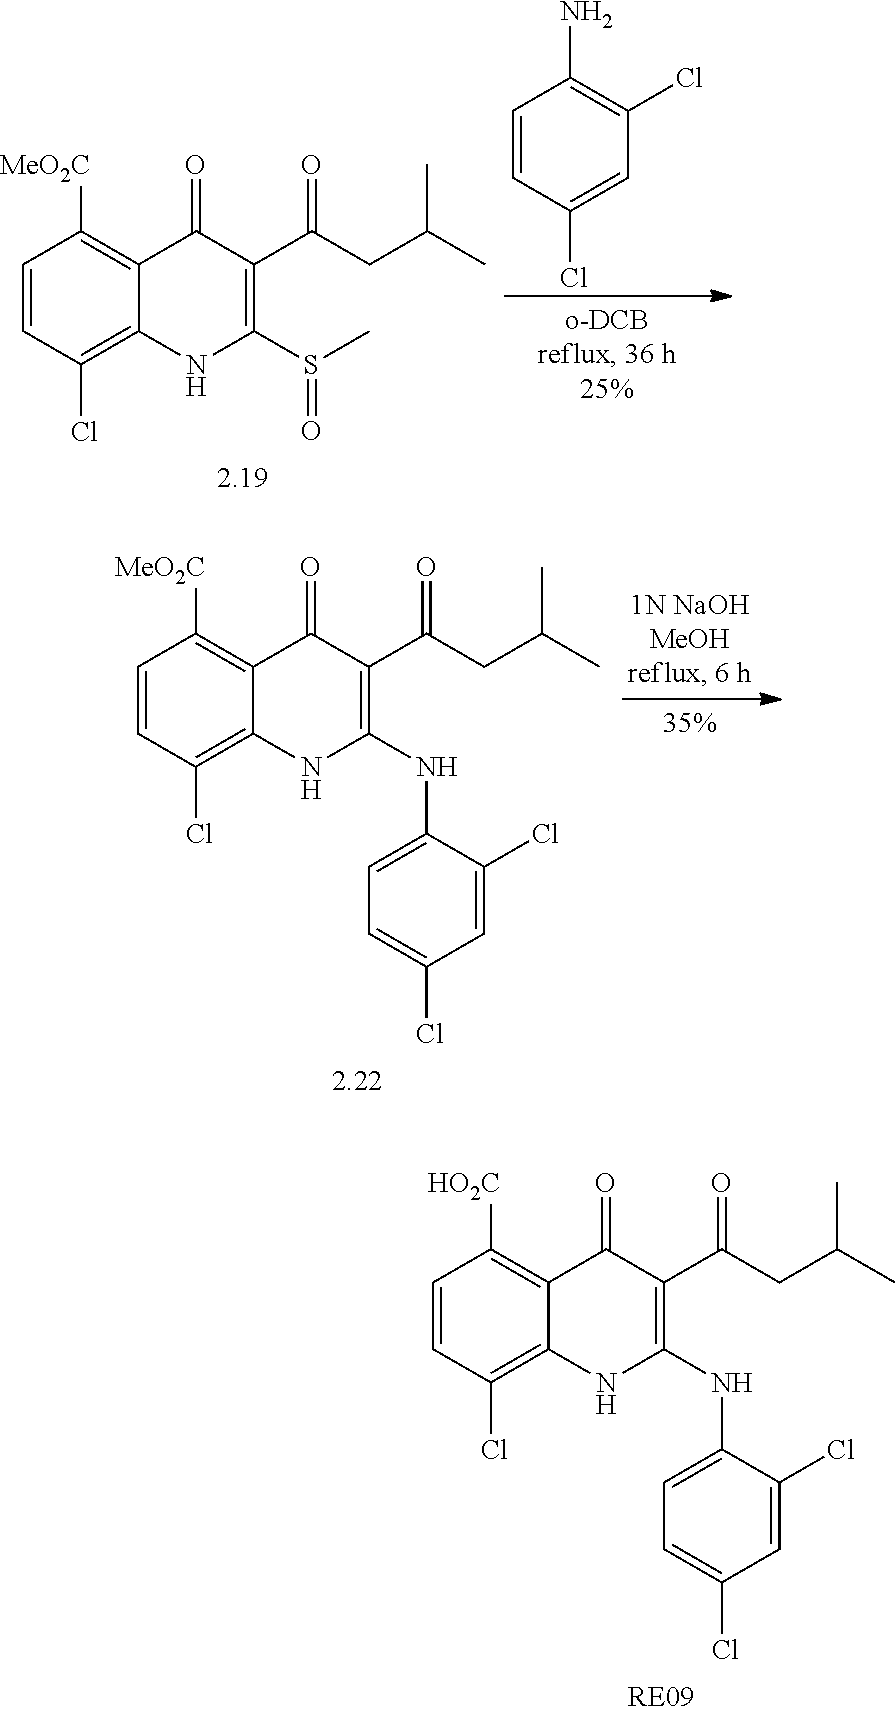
C1=CC(Cl)=C2C(=C1[MeO2C])C(=O)C(C(CC(C)C)=O)=C(S(C)=O)N2.C1=CC(Cl)=CC(Cl)=C1N.C1=CC(Cl)=C2C(=C1[MeO2C])C(=O)C(C(CC(C)C)=O)=C(NC1=CC=C(Cl)C=C1Cl)N2.C1=CC(Cl)=C2C(=C1[HO2C])C(=O)C(C(CC(C)C)=O)=C(NC1=CC=C(Cl)C=C1Cl)N2
